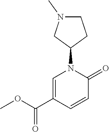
C1=C(C(OC)=O)C=CC(=O)N1C1CCN(C)C1
